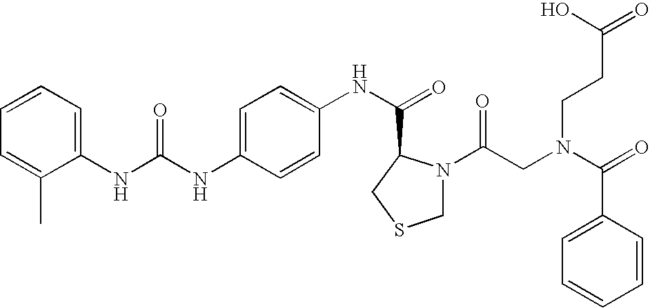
C1(NC(NC2=CC=C(NC(=O)C3N(C(CN(C(=O)C4=CC=CC=C4)CCC(=O)O)=O)CSC3)C=C2)=O)=CC=CC=C1C
